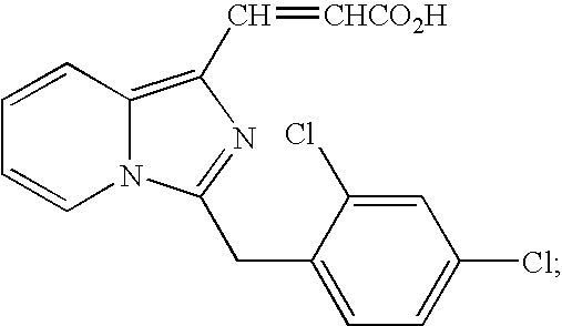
C1=CC2=C(C=[CHCO2H])N=C(CC3=CC=C(Cl)C=C3Cl)N2C=C1
